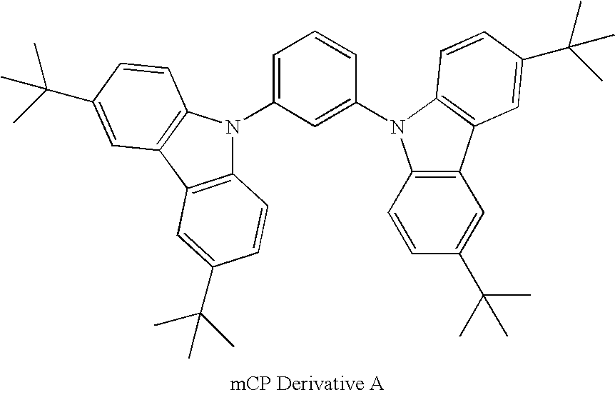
C1=C(N2C3=C(C4=C2C=CC(C(C)(C)C)=C4)C=C(C(C)(C)C)C=C3)C=C(N2C3=C(C=C(C(C)(C)C)C=C3)C3=C2C=CC(C(C)(C)C)=C3)C=C1
